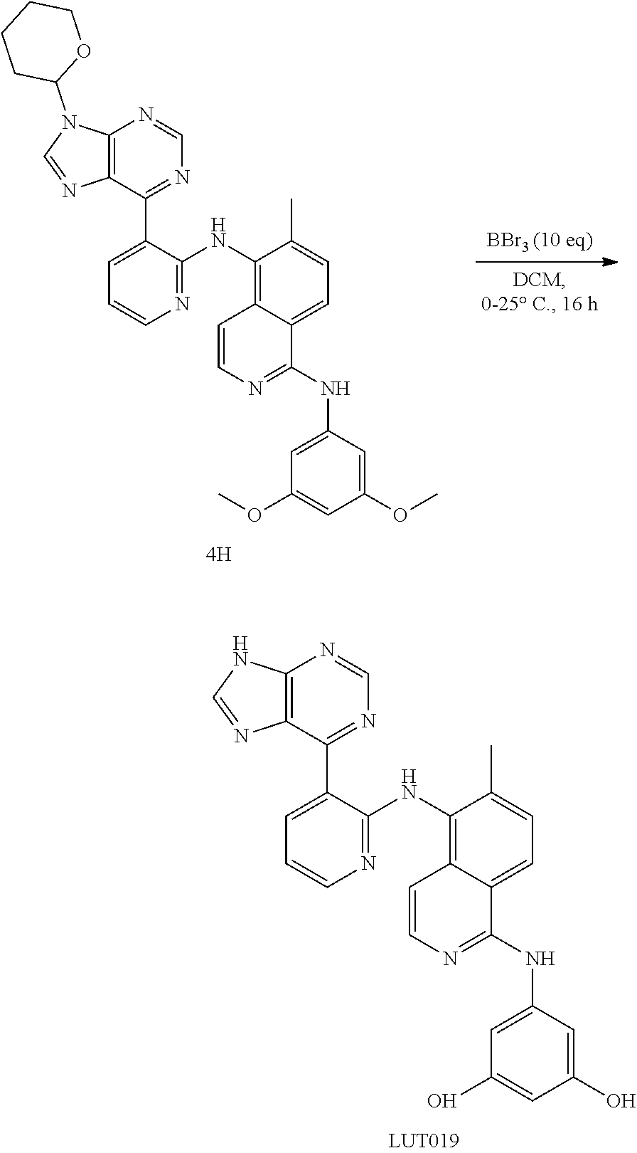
C12=C(C(C3=CC=CN=C3NC3=C4C(=CC=C3C)C(NC3=CC(OC)=CC(OC)=C3)=NC=C4)=NC=N1)N=CN2C1OCCCC1.C12=C(C(C3=CC=CN=C3NC3=C4C(=CC=C3C)C(NC3=CC(O)=CC(O)=C3)=NC=C4)=NC=N1)N=CN2
